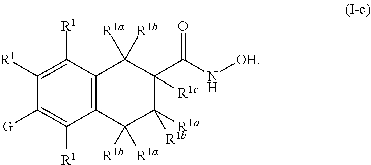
C1([R1])=C([R1])C([G])=C([R1])C2=C1C([R1a])([R1b])C(C(N[OH])=O)([R1c])C([R1a])([R1b])C2([R1b])[R1a]
